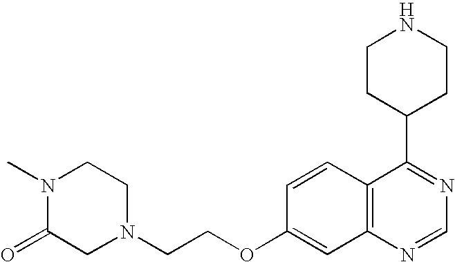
N1(C)C(=O)CN(CCOC2=CC3=C(C=C2)C(C2CCNCC2)=NC=N3)CC1
